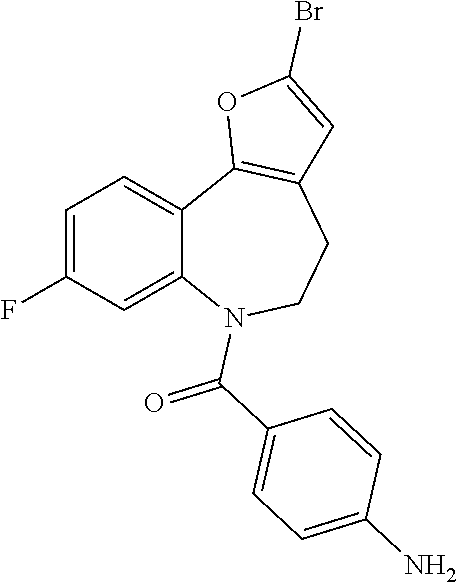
C1=C(F)C=C2C(=C1)C1=C(CCN2C(C2=CC=C(N)C=C2)=O)C=C(Br)O1
